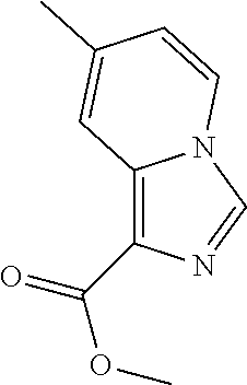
C12=C(C(=O)OC)N=CN1C=CC(C)=C2
